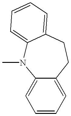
C1=CC=C2C(=C1)N(C)C1=CC=CC=C1CC2
